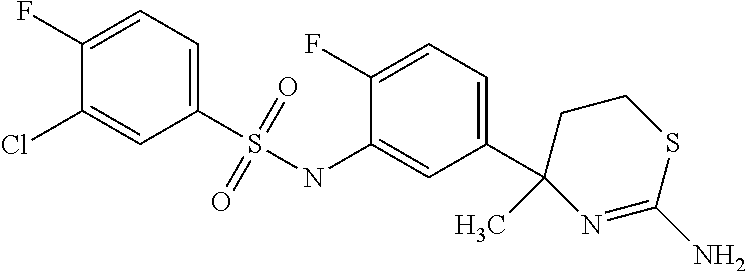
C1(S(NC2=CC(C3(C)N=C(N)SCC3)=CC=C2F)(=O)=O)=CC=C(F)C(Cl)=C1
